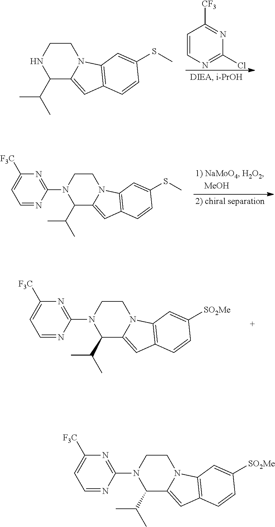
C1(C(C)C)C2=CC3=C(N2CCN1)C=C(SC)C=C3.C1=CN=C(Cl)N=C1[CF3].C1(C(C)C)C2=CC3=C(N2CCN1C1=NC([F3C])=CC=N1)C=C(SC)C=C3.C1(C(C)C)C2=CC3=C(N2CCN1C1=NC([F3C])=CC=N1)C=C([SO2Me])C=C3.C1(C(C)C)C2=CC3=C(N2CCN1C1=NC([F3C])=CC=N1)C=C([SO2Me])C=C3
